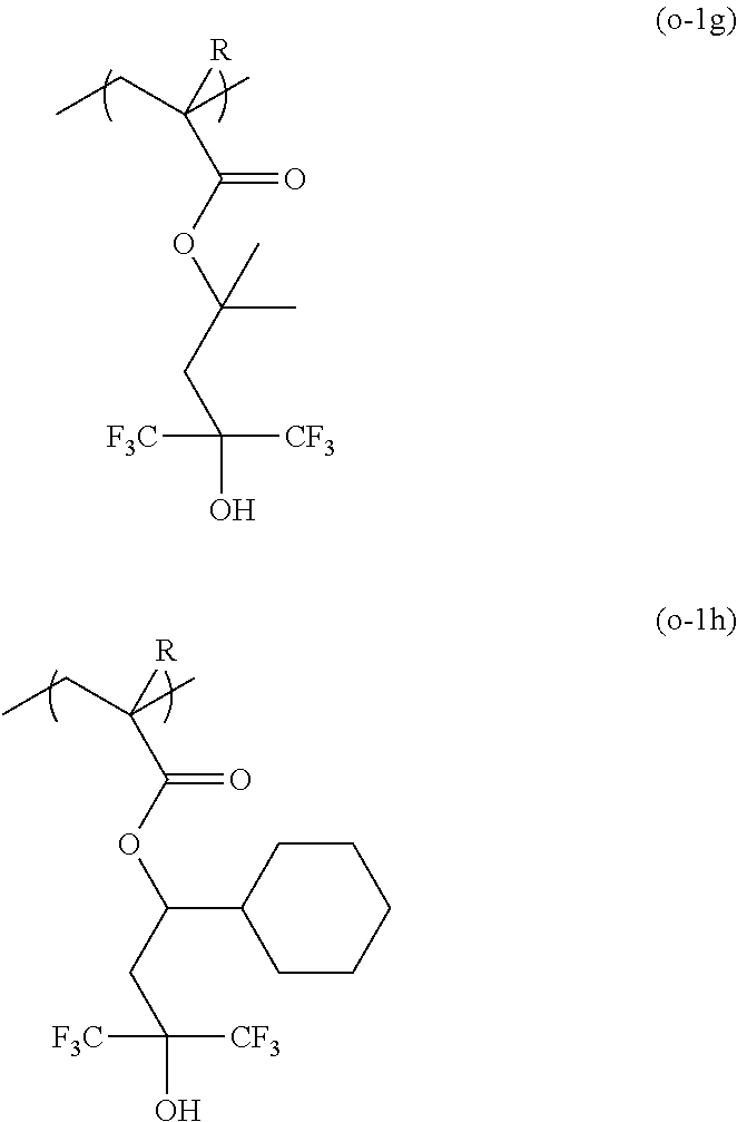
CCC(C)([R])C(OC(CC([F3C])([CF3])O)(C)C)=O.CCC(C)([R])C(OC(CC([F3C])([CF3])O)C1CCCCC1)=O
